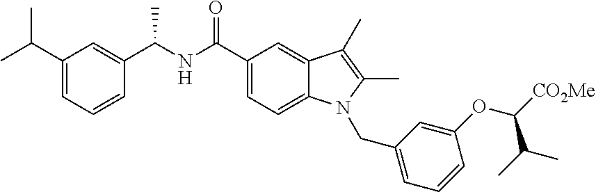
N(C(C1=CC=C2C(=C1)C(C)=C(C)N2CC1=CC=CC(OC([CO2Me])C(C)C)=C1)=O)C(C1=CC(C(C)C)=CC=C1)C
